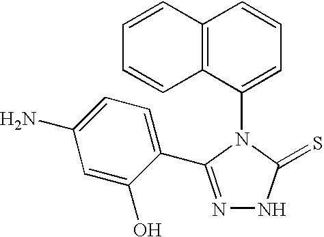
C12=C(C(N3C(=S)NN=C3C3=CC=C(N)C=C3O)=CC=C1)C=CC=C2
